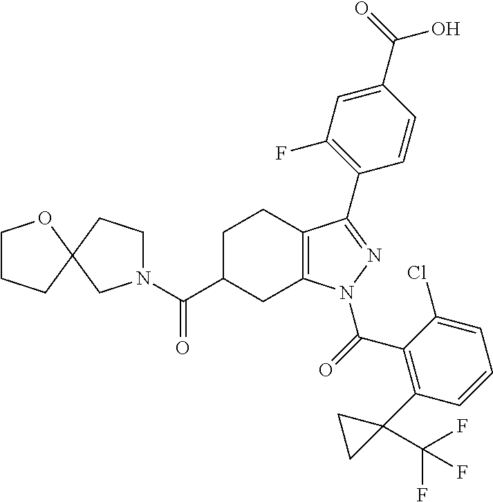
C1C(C(=O)N2CCC3(C2)OCCC3)CC2=C(C1)C(C1=C(F)C=C(C(O)=O)C=C1)=NN2C(=O)C1=C(C2(C(F)(F)F)CC2)C=CC=C1Cl
